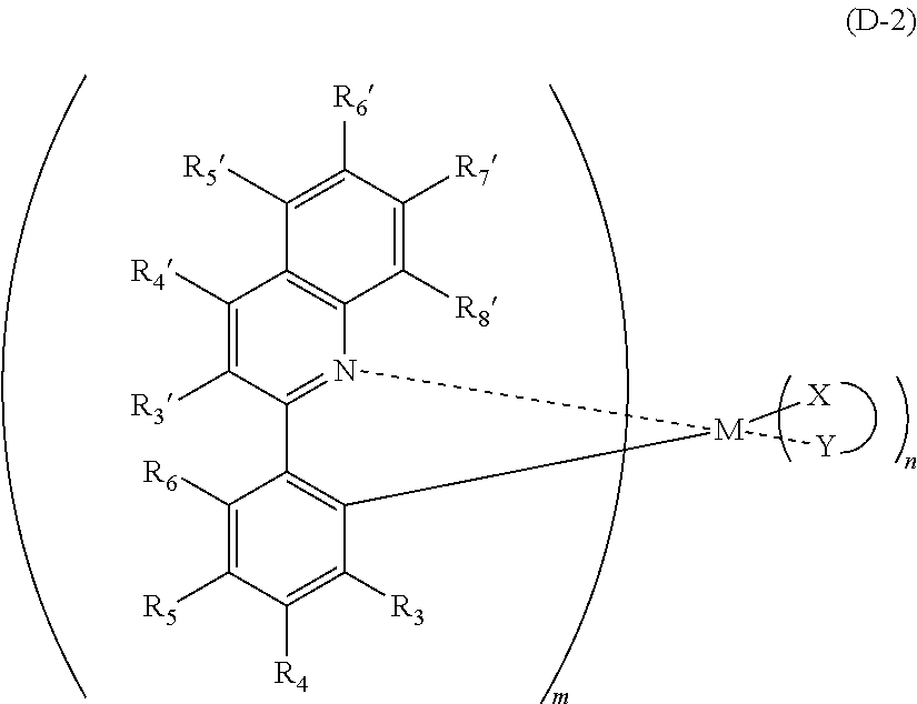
C1([R6])=C([R5])C([R4])=C([R3])C2=C1C1=N(C3=C(C([R4])=C1[R3])C([R5])=C([R6])C([R7])=C3[R8])[M]2([Y])[X]
